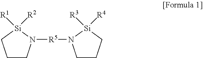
C1CN([R5]N2CCC[Si]2([R4])[R3])[Si]([R1])([R2])C1
